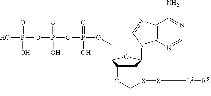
C1C(OCSSC([L2][R5])(C)C)C(COP(OP(OP(O)(=O)O)(=O)O)(=O)O)OC1N1C2=C(C(N)=NC=N2)N=C1
